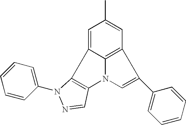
C1=C2C3=C(C=C1C)C(C1=CC=CC=C1)=CN3C1=C2N(C2=CC=CC=C2)N=C1
